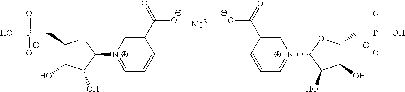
P(CC1C(O)C(O)C([N+]2=CC=CC(C([O-])=O)=C2)O1)(O)(=O)[O-].[Mg].P(CC1C(O)C(O)C([N+]2=CC=CC(C([O-])=O)=C2)O1)(O)(=O)[O-]
